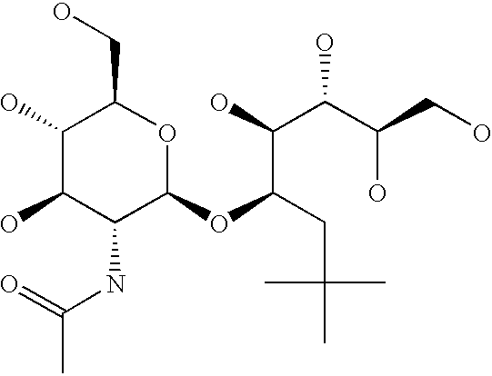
C1(O)C(O)C(NC(=O)C)C(OC(CC(C)(C)C)C(C(C(O)CO)O)O)OC1CO
